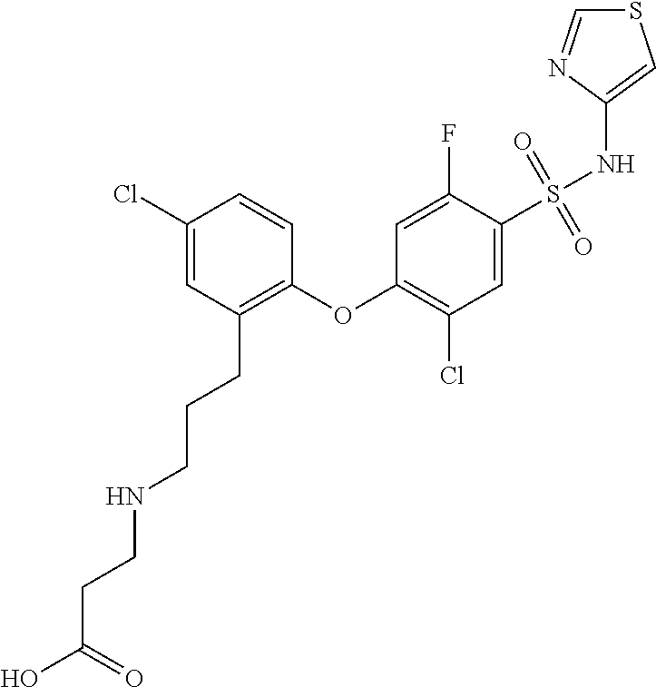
C1(Cl)=CC(CCCNCCC(=O)O)=C(OC2=C(Cl)C=C(S(NC3=CSC=N3)(=O)=O)C(F)=C2)C=C1
